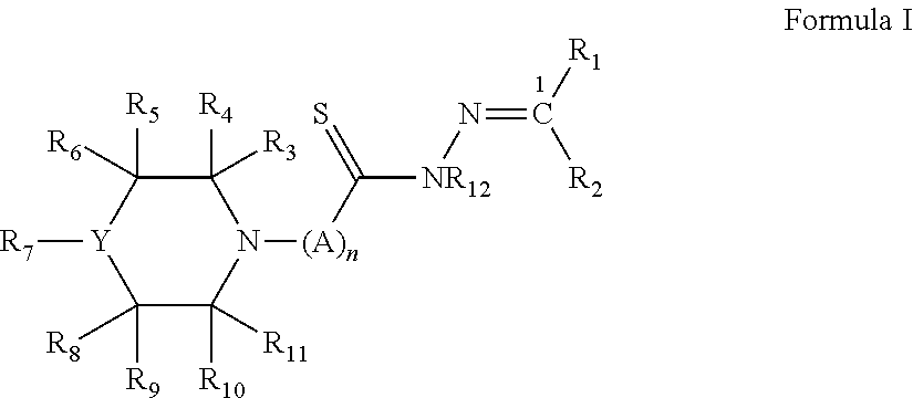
C1([R4])([R3])C([R6])([R5])[Y]([R7])C([R9])([R8])C([R10])([R11])N1[(A)n]C([NR12]N=C([R1])[R2])=S
